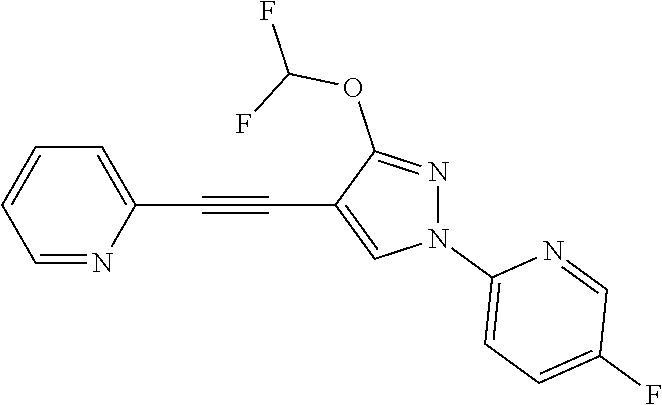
C1=NC(C#CC2=CN(C3=CC=C(F)C=N3)N=C2OC(F)F)=CC=C1
